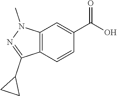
C(C1=CC2=C(C=C1)C(C1CC1)=NN2C)(O)=O
